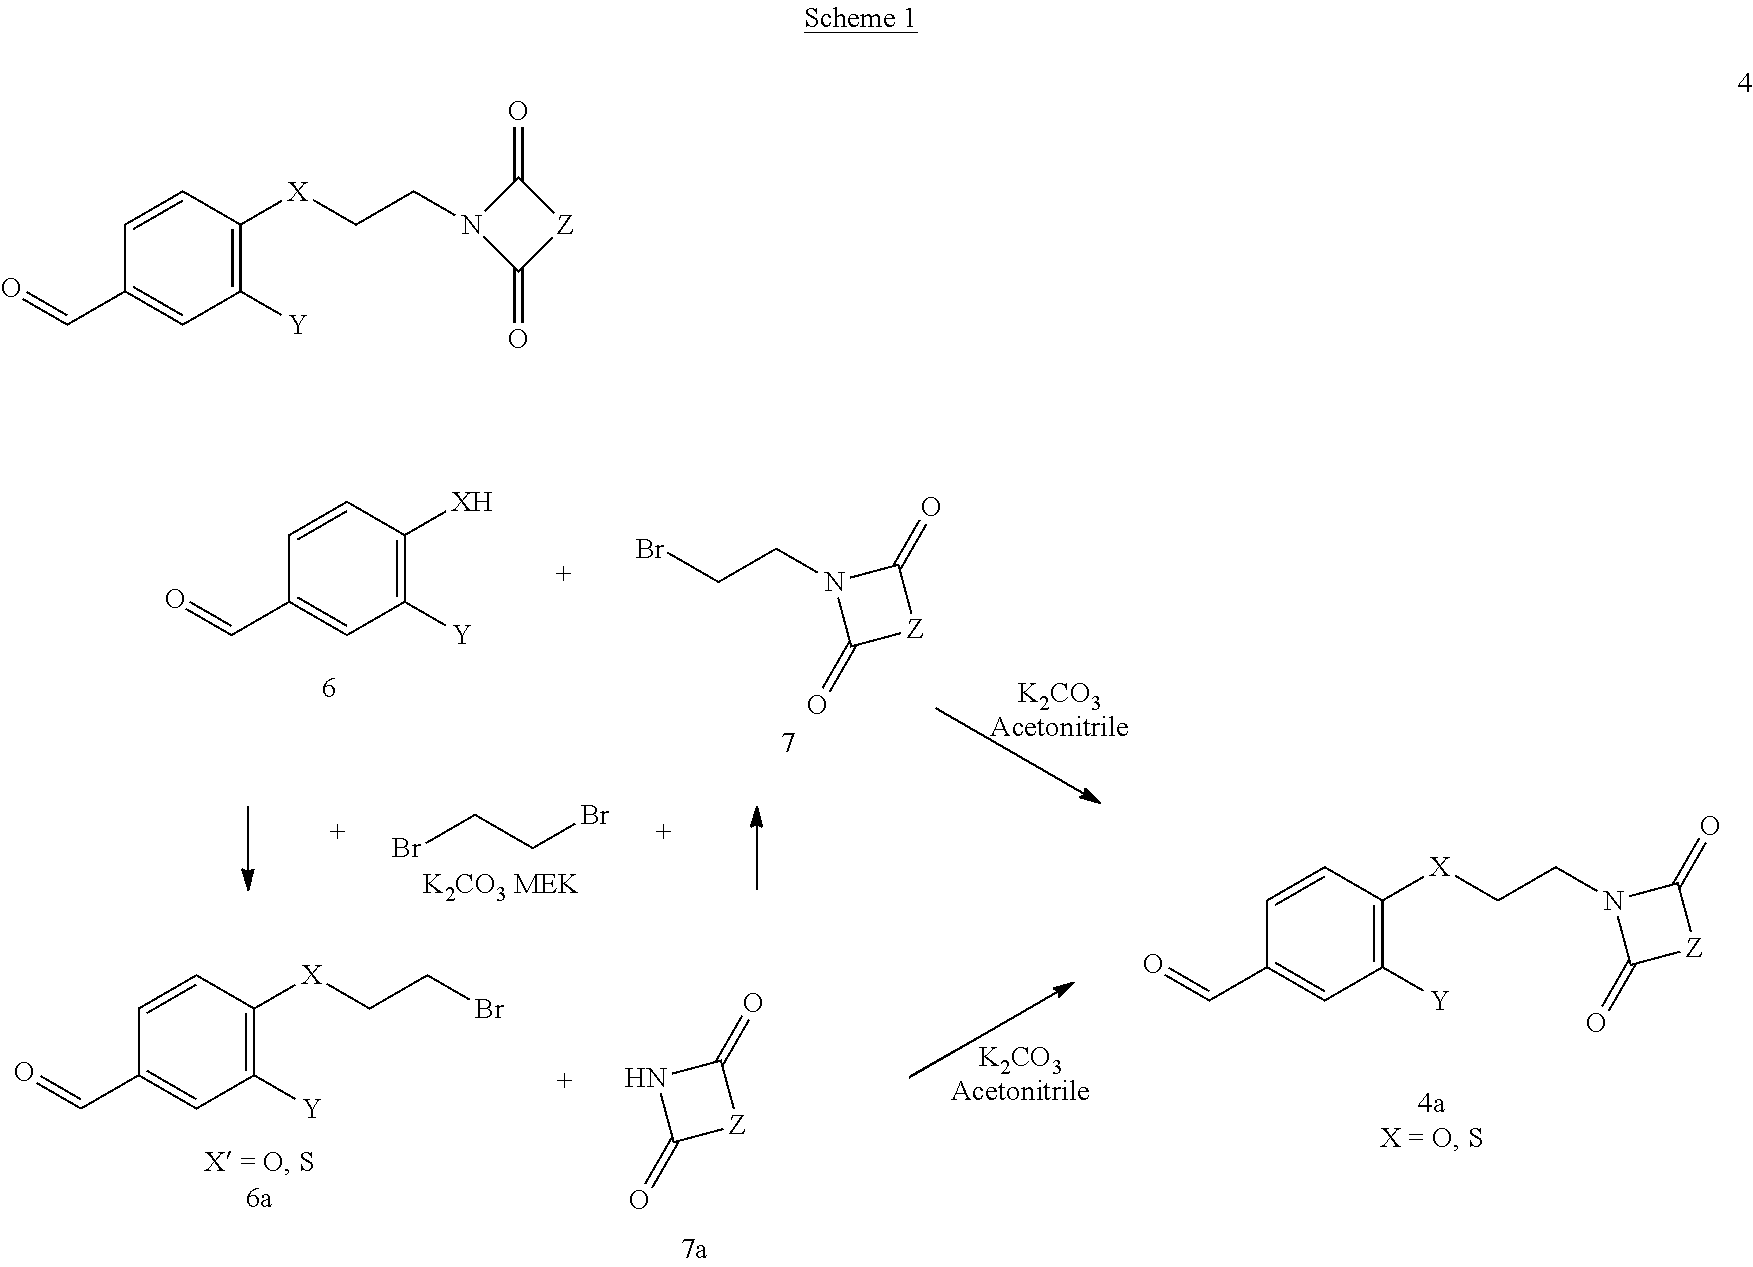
C1=CC(C=O)=CC([Y])=C1[XH].C1=CC(C=O)=CC([Y])=C1[X]CCBr.BrCCBr.N1C(=O)[Z]C1=O.BrCCN1C(=O)[Z]C1=O.C1=CC(C=O)=CC([Y])=C1[X]CCN1C(=O)[Z]C1=O.C1=CC(C=O)=CC([Y])=C1[X]CCN1C(=O)[Z]C1=O
